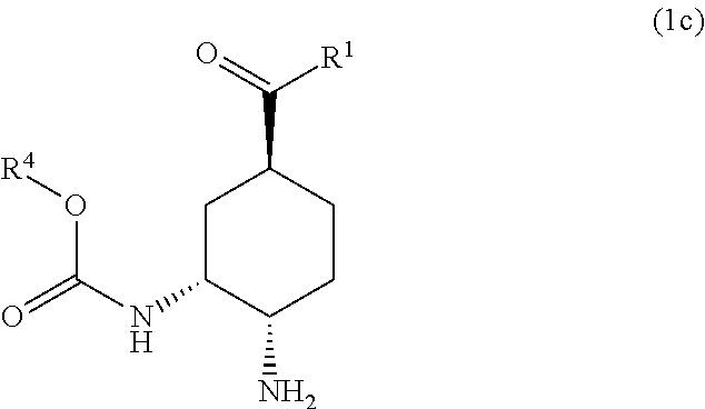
C1C(NC(O[R4])=O)C(N)CCC1C(=O)[R1]
